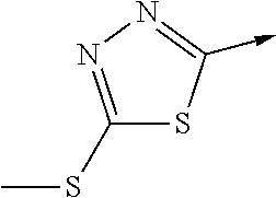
C1(SC)=NN=C(->C)S1
